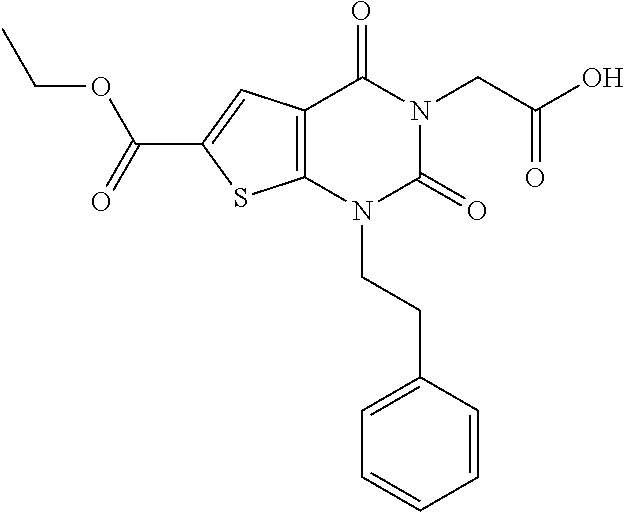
C12=C(N(CCC3=CC=CC=C3)C(=O)N(CC(O)=O)C1=O)SC(C(=O)OCC)=C2
